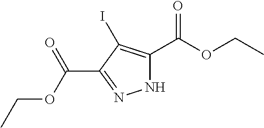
N1C(C(OCC)=O)=C(I)C(C(OCC)=O)=N1
